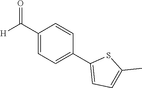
C1(C([H])=O)=CC=C(C2=CC=C(C)S2)C=C1
